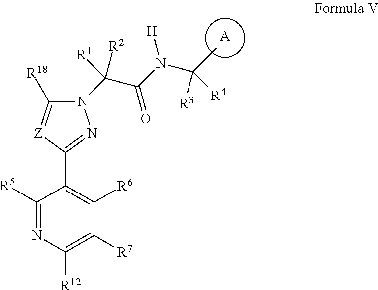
[A].C1([R5])=NC([R12])=C([R7])C([R6])=C1C1=NN(C(C(N([H])C([R3])([R4])C)=O)([R1])[R2])C([R18])=[Z]1
